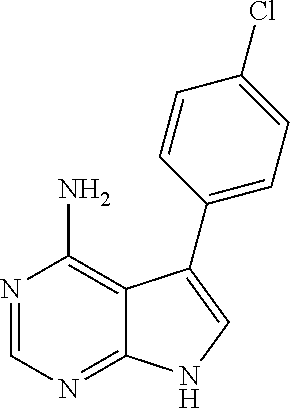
N1=CN=C2C(=C1N)C(C1=CC=C(Cl)C=C1)=CN2
